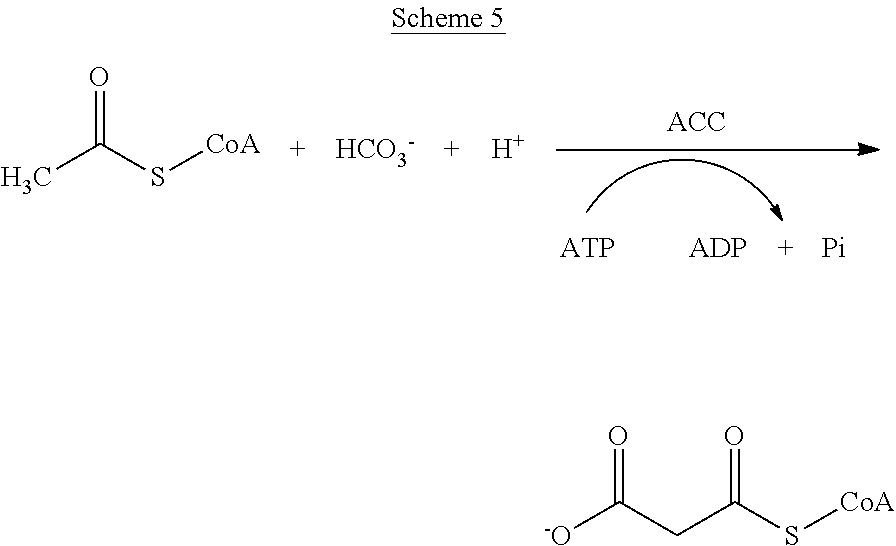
CC(S[CoA])=O.[HCO3-].[H].C(C(S[CoA])=O)C([-O])=O
